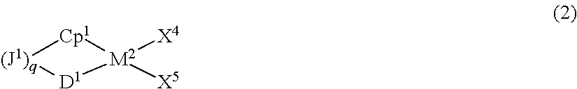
[(J1)q]1[Cp1][M2]([X4])([X5])[D1]1
